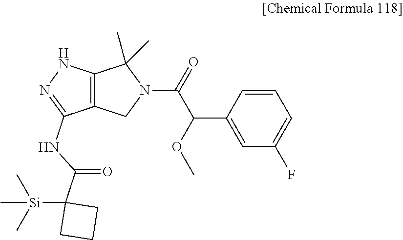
C1=C(C(OC)C(=O)N2C(C)(C)C3=C(C2)C(NC(C2([Si](C)(C)C)CCC2)=O)=NN3)C=CC=C1F
